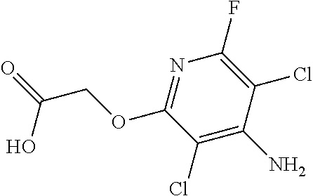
OC(=O)COC1=NC(F)=C(Cl)C(N)=C1Cl
